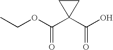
CCOC(C1(C(O)=O)CC1)=O
